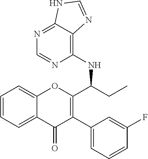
C1(C2=C(C(NC3=C4C(=NC=N3)NC=N4)CC)OC3=CC=CC=C3C2=O)=CC=CC(F)=C1
